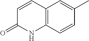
C1(=O)C=CC2=C(N1)C=CC(C)=C2
